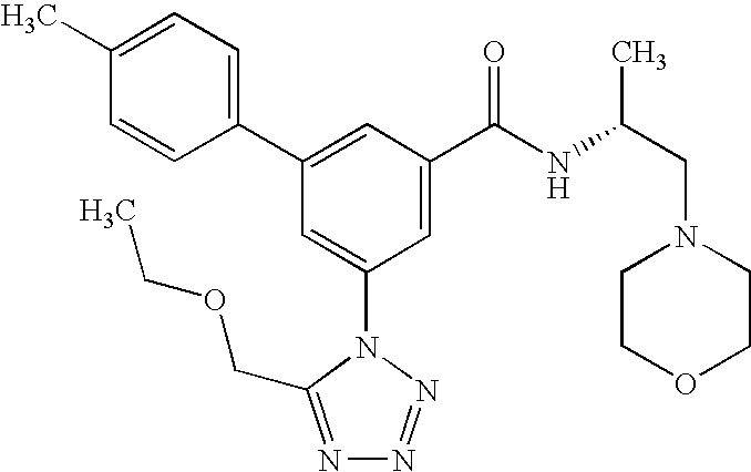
C1(C2=CC(C(NC(CN3CCOCC3)C)=O)=CC(N3C(COCC)=NN=N3)=C2)=CC=C(C)C=C1
